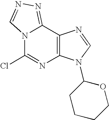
N12C(Cl)=NC3=C(C1=NN=C2)N=CN3C1CCCCO1
